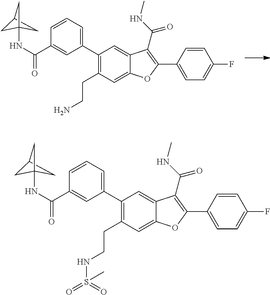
C1(C2=CC=CC(C(NC34CC(C3)C4)=O)=C2)=C(CCNS(=O)(=O)C)C=C2C(=C1)C(C(=O)NC)=C(C1=CC=C(F)C=C1)O2.C1(C2=CC=CC(C(NC34CC(C3)C4)=O)=C2)=C(CCN)C=C2C(=C1)C(C(=O)NC)=C(C1=CC=C(F)C=C1)O2
